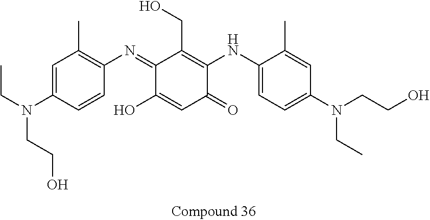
C1(=NC2=C(C)C=C(N(CC)CCO)C=C2)C(O)=CC(=O)C(NC2=CC=C(N(CC)CCO)C=C2C)=C1CO
